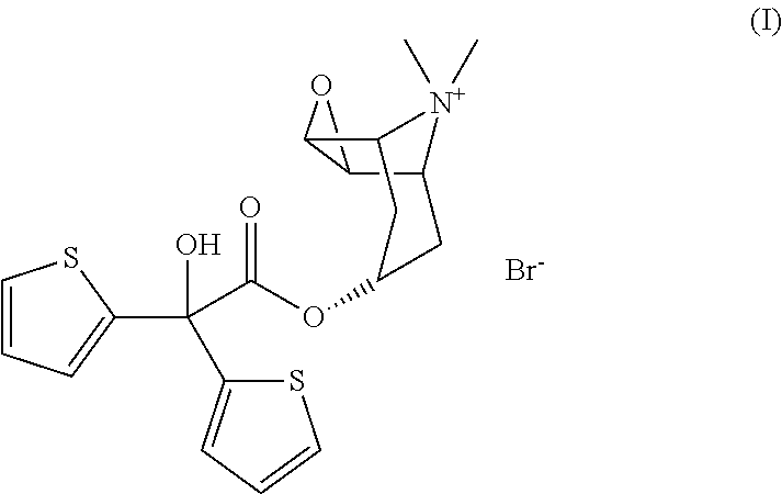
C12C3OC3C([N+]1(C)C)CC(OC(C(C1=CC=CS1)(O)C1=CC=CS1)=O)C2.[Br-]
